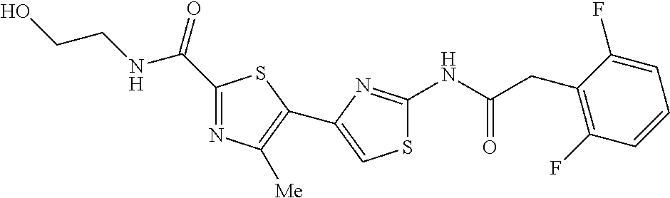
S1C(NC(CC2=C(F)C=CC=C2F)=O)=NC(C2=C([Me])N=C(C(=O)NCCO)S2)=C1
